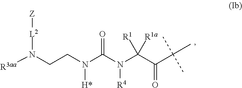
[L2](N(CCN(C(N(C(C(C(C)(C)C)=O)([R1])[R1a])[R4])=O)[H*])[R3aa])[Z]
